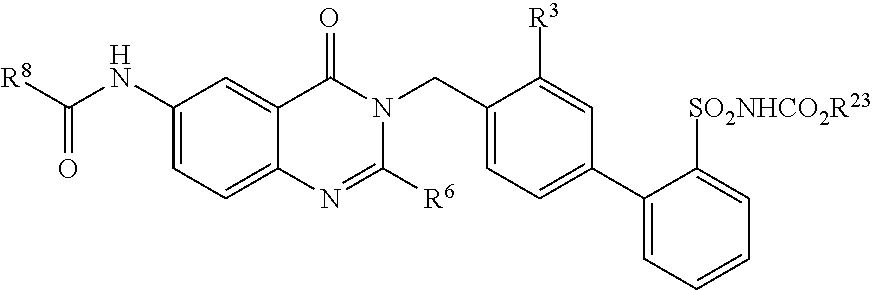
C1(NC([R8])=O)=CC=C2C(=C1)C(=O)N(CC1=CC=C(C3=CC=CC=C3[SO2NHCO2R23])C=C1[R3])C([R6])=N2
